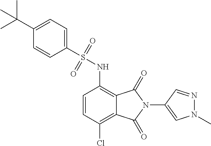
C1=CC(Cl)=C2C(=C1NS(C1=CC=C(C(C)(C)C)C=C1)(=O)=O)C(=O)N(C1=CN(C)N=C1)C2=O
